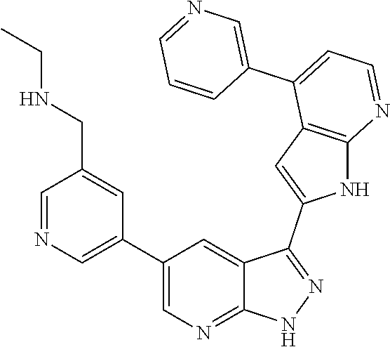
C1(C2=CN=CC(CNCC)=C2)=CN=C2C(=C1)C(C1=CC3=C(N1)N=CC=C3C1=CN=CC=C1)=NN2
